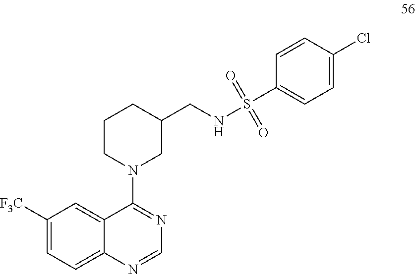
C1CN(C2=NC=NC3=CC=C([F3C])C=C23)CC(CNS(C2=CC=C(Cl)C=C2)(=O)=O)C1
